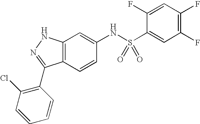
C12=C(C=CC(NS(C3=CC(F)=C(F)C=C3F)(=O)=O)=C1)C(C1=C(Cl)C=CC=C1)=NN2
